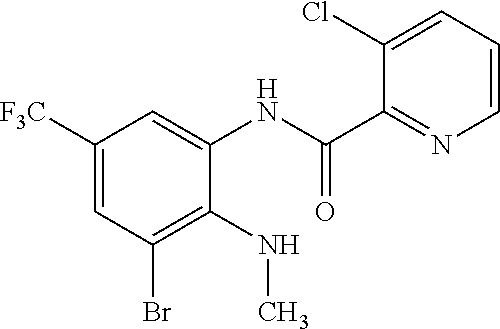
C1([F3C])=CC(Br)=C(NC)C(NC(C2=NC=CC=C2Cl)=O)=C1
